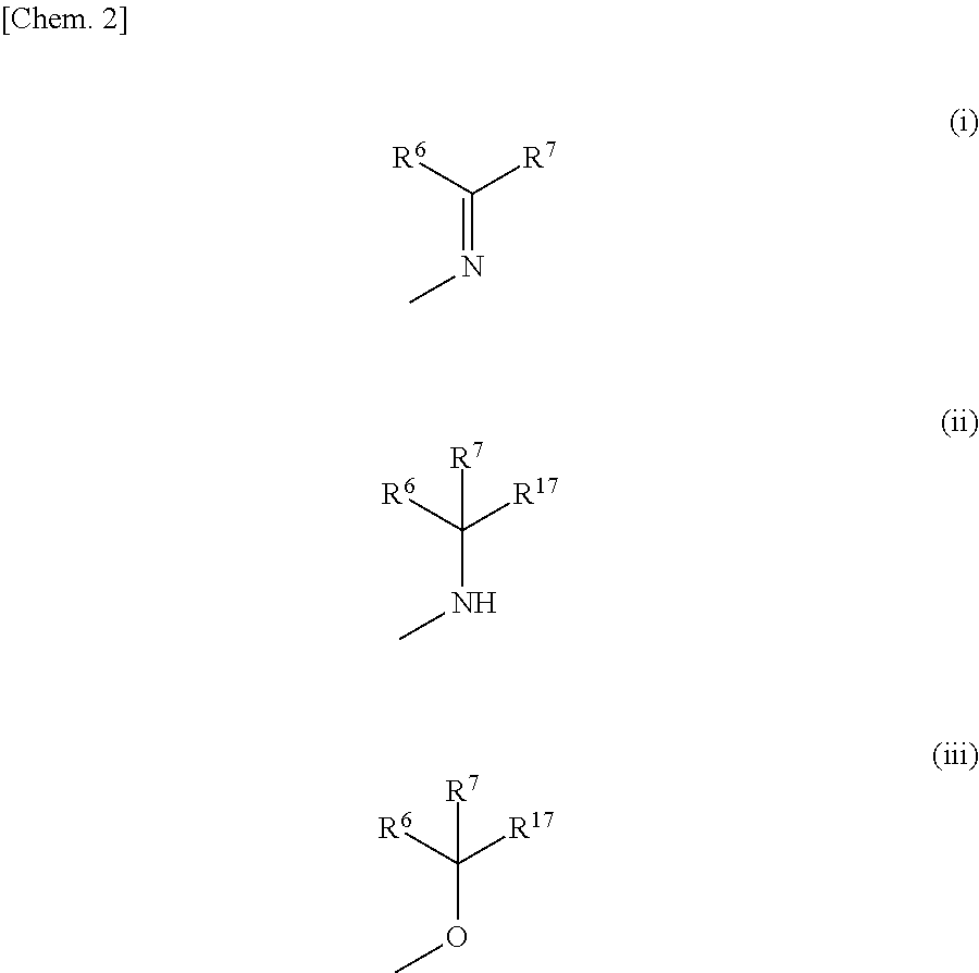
[R6]C([R7])=NC.[R6]C([R17])(NC)[R7].[R6]C([R17])(OC)[R7]
